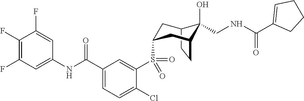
C12CCC(CC(S(C3=CC(C(NC4=CC(F)=C(F)C(F)=C4)=O)=CC=C3Cl)(=O)=O)C1)C2(O)CNC(C1=CCCC1)=O
